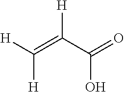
[H]C(=C(C(=O)O)[H])[H]
